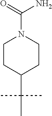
C1CC(C(C)(C)C)CCN1C(N)=O
